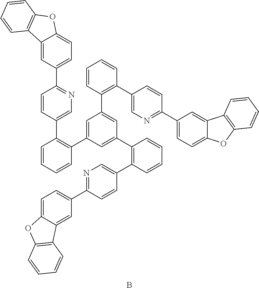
C1=CC=CC(C2=CC(C3=C(C4=CN=C(C5=CC=C6C(=C5)C5=C(O6)C=CC=C5)C=C4)C=CC=C3)=CC(C3=C(C4=CN=C(C5=CC=C6C(=C5)C5=C(O6)C=CC=C5)C=C4)C=CC=C3)=C2)=C1C1=CN=C(C2=CC=C3C(=C2)C2=C(O3)C=CC=C2)C=C1.B
